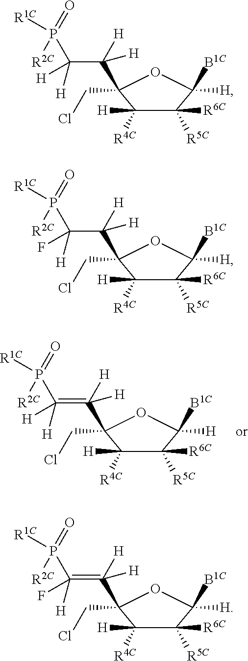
C1([R6C])([R5C])C([H])([R4C])C(C(=C([H])([H])P([R2C])(=O)[R1C])([H])[H])(CCl)OC1([B1C])[H].C1([R6C])([R5C])C([H])([R4C])C(C(C([H])([H])P([R2C])(=O)[R1C])([H])[H])(CCl)OC1([B1C])[H].C1([R6C])([R5C])C([H])([R4C])C(C(C([H])(F)P([R2C])(=O)[R1C])([H])[H])(CCl)OC1([B1C])[H].C1([R6C])([R5C])C([H])([R4C])C(C(=C([H])(F)P([R2C])(=O)[R1C])([H])[H])(CCl)OC1([B1C])[H]
